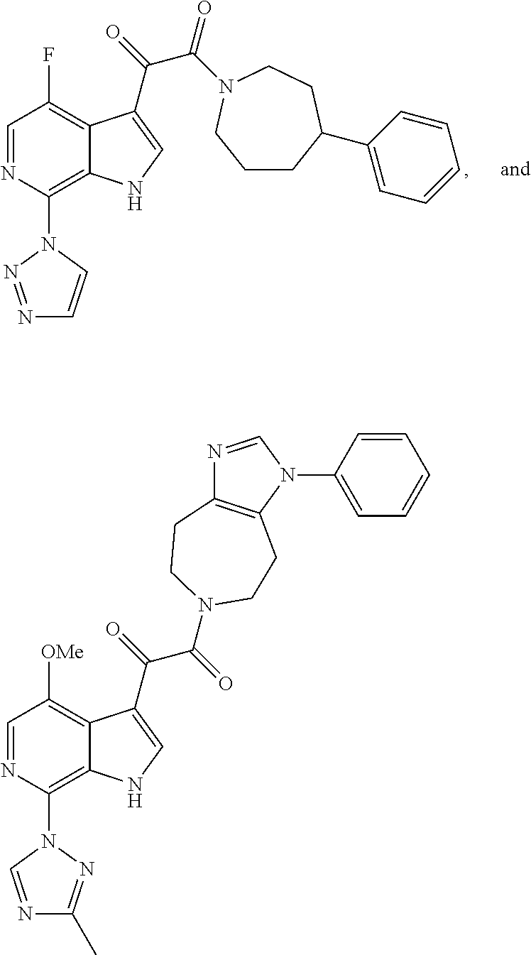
C1=NC(N2C=NC(C)=N2)=C2C(=C1[OMe])C(C(=O)C(=O)N1CCC3=C(N(C4=CC=CC=C4)C=N3)CC1)=CN2.C1=NC(N2N=NC=C2)=C2C(=C1F)C(C(=O)C(=O)N1CCC(C3=CC=CC=C3)CCC1)=CN2
